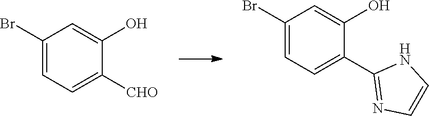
C1=C(O)C([CHO])=CC=C1Br.C1=CNC(C2=CC=C(Br)C=C2O)=N1
